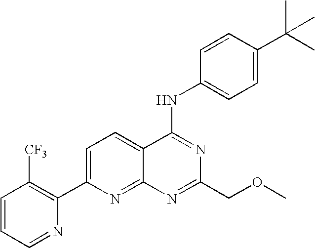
C1=CC=NC(C2=CC=C3C(=N2)N=C(COC)N=C3NC2=CC=C(C(C)(C)C)C=C2)=C1[CF3]
